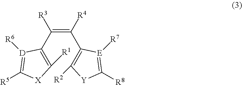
C1(C(=C(C2=C([R1])[X]C([R5])=[D]2[R6])[R3])[R4])=C([R2])[Y]C([R8])=[E]1[R7]
